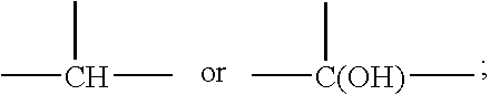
C[C(OH)](C)C.CC(C)C
